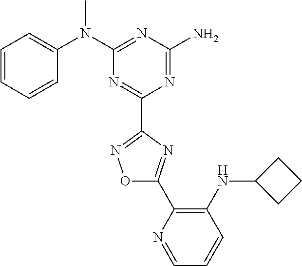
C1=CC=CC(N(C2=NC(N)=NC(C3=NOC(C4=C(NC5CCC5)C=CC=N4)=N3)=N2)C)=C1
